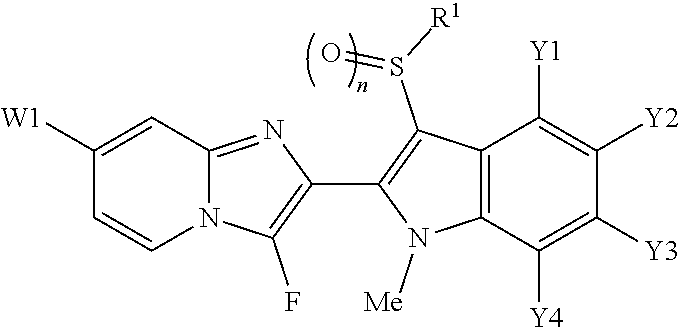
N12C(=NC(C3=C(S([R1])=O)C4=C(N3[Me])C([Y4])=C([Y3])C([Y2])=C4[Y1])=C1F)C=C([W1])C=C2
